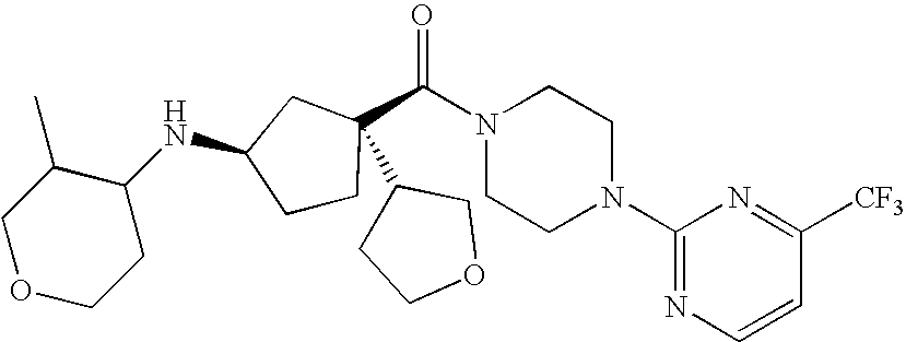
C1CC(C(N2CCN(C3=NC=CC([CF3])=N3)CC2)=O)(C2CCOC2)CC1NC1C(C)COCC1
